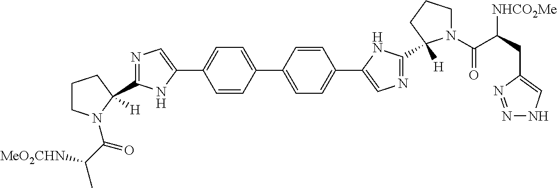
C1=CC(C2=CC=C(C3=CN=C(C4([H])N(C(C(CC5=CNN=N5)[NHCO2Me])=O)CCC4)N3)C=C2)=CC=C1C1=CN=C(C2([H])CCCN2C(C(C)[MeO2CHN])=O)N1
